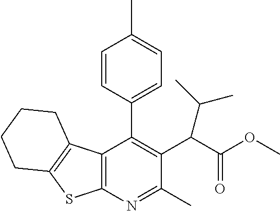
C12=C(N=C(C)C(C(C(OC)=O)C(C)C)=C1C1=CC=C(C)C=C1)SC1=C2CCCC1
